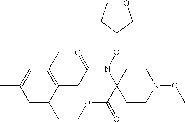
C1=C(C)C=C(C)C(CC(N(OC2CCOC2)C2(C(=O)OC)CCN(OC)CC2)=O)=C1C
